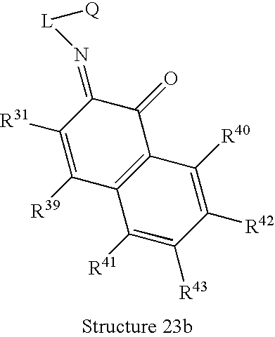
C1([R31])=C([R39])C2=C(C(=O)C1=N[L][Q])C([R40])=C([R42])C([R43])=C2[R41]
